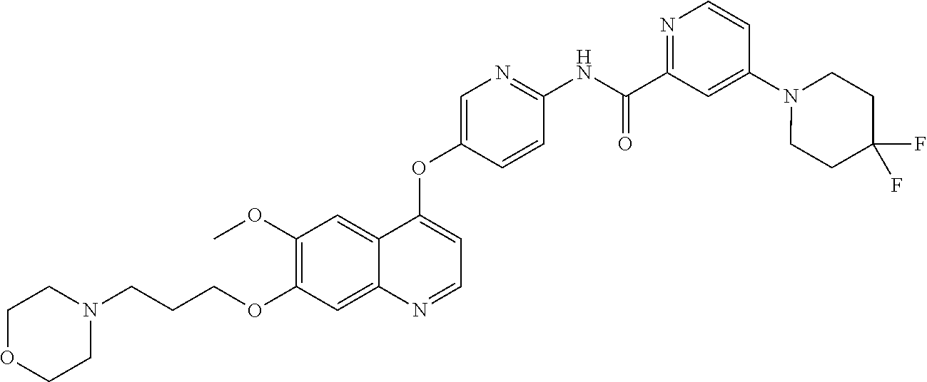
C1OCCN(CCCOC2=C(OC)C=C3C(=C2)N=CC=C3OC2=CN=C(NC(C3=NC=CC(N4CCC(F)(F)CC4)=C3)=O)C=C2)C1
